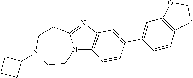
C1CN2C(=NC3=C2C=CC(C2=CC4=C(C=C2)OCO4)=C3)CCN1C1CCC1
